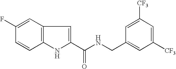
C1=C(F)C=CC2=C1C=C(C(NCC1=CC([CF3])=CC([CF3])=C1)=O)N2
